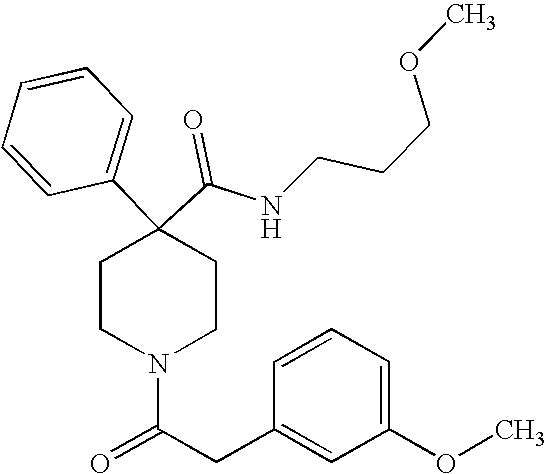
N(C(C1(C2=CC=CC=C2)CCN(C(=O)CC2=CC(OC)=CC=C2)CC1)=O)CCCOC
